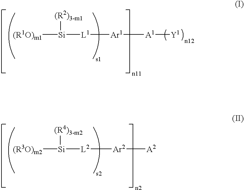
[(R1O)m1][Si]([L1][Ar1][A1][Y1])[(R2)3-m1].[(R3O)m2][Si]([L2][Ar2][A2])[(R4)3-m2]
